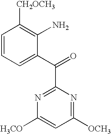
C1=CC=C(C(=O)C2=NC([H3CO])=CC([OCH3])=N2)C(N)=C1[CH2OCH3]
